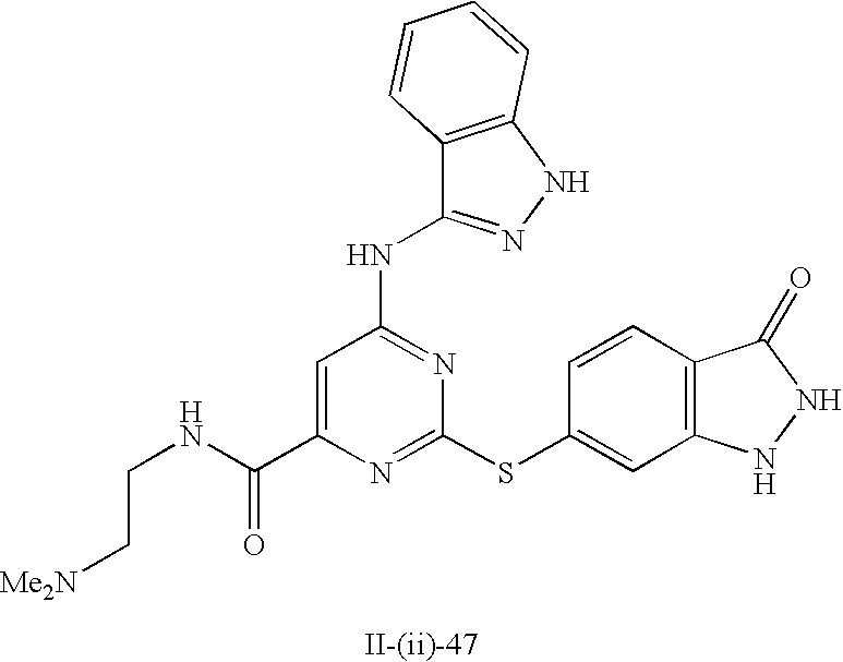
C1=C(C(NCC[Me2N])=O)N=C(SC2=CC3=C(C=C2)C(=O)NN3)N=C1NC1=NNC2=C1C=CC=C2
